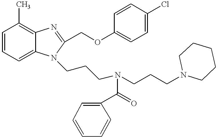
C1=CC=C2C(=C1C)N=C(COC1=CC=C(Cl)C=C1)N2CCCN(CCCN1CCCCC1)C(=O)C1=CC=CC=C1
